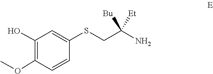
O(C1=C(O)C=C(SCC(N)([Bu])[Et])C=C1)C
